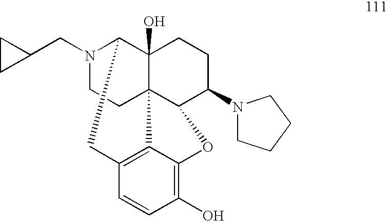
N1(CC2CC2)CCC23C4(O)C1CC1=C2C(=C(O)C=C1)OC3C(N1CCCC1)CC4
